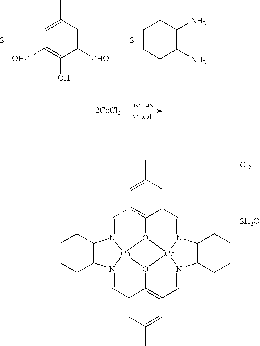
C1([CHO])=CC(C)=CC([OHC])=C1O.C1CCC(N)C(N)C1.[MeOH].[2CoCl2].C1=N2C3C(N4=CC5=CC(C)=CC6=C5O5[Co]42O2C4=C1C=C(C)C=C4C=N1C4C(N(=C6)[Co]251)CCCC4)CCCC3.[Cl2].[2H2O]
